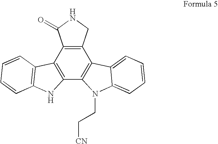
C12=C(CNC1=O)C1=C(C3=C2C2=C(N3)C=CC=C2)N(CC[CN])C2=CC=CC=C12
